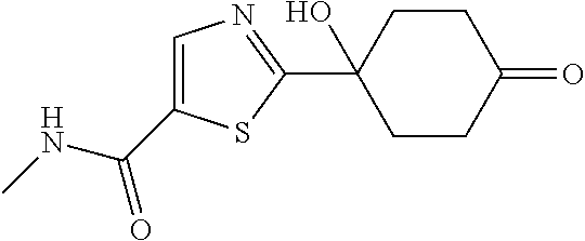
C1CC(=O)CCC1(C1=NC=C(C(NC)=O)S1)O
